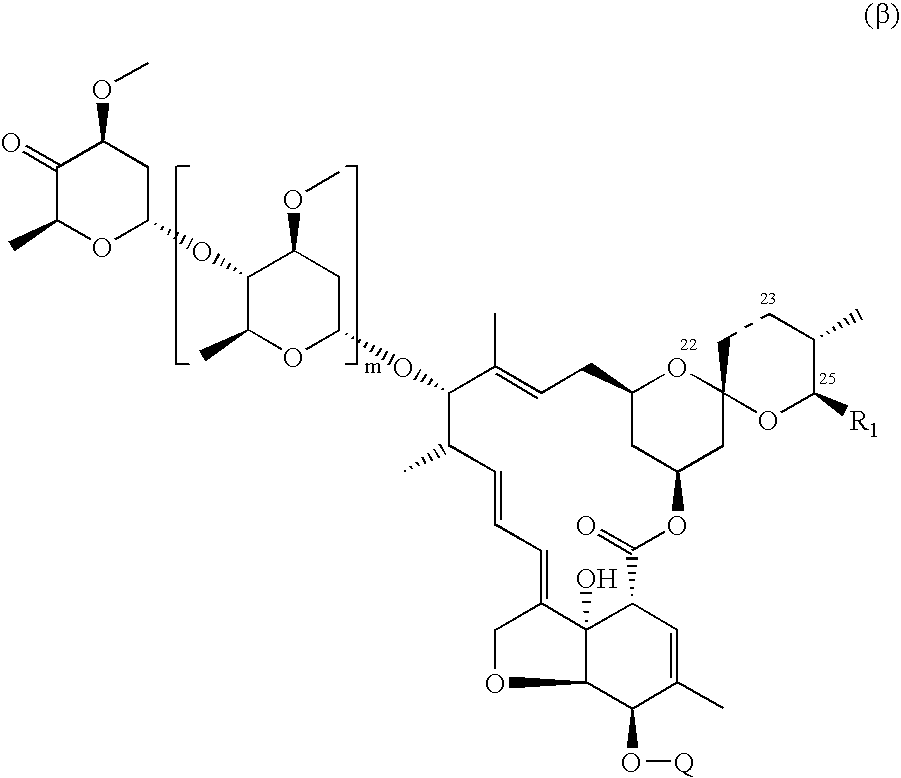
C1(=O)C(C)OC(OC2C(C)OC(OC3C(C)C=CC=C4C5(O)C(OC4)C(O[Q])C(C)=CC5C(=O)OC4CC(CC=C3C)OC3(C4)OC([R1])C(C)CC3)CC2OC)CC1OC
